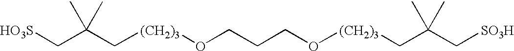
[HO3S]CC(C[(CH2)3]OCCCO[(CH2)3]CC(C[SO3H])(C)C)(C)C
